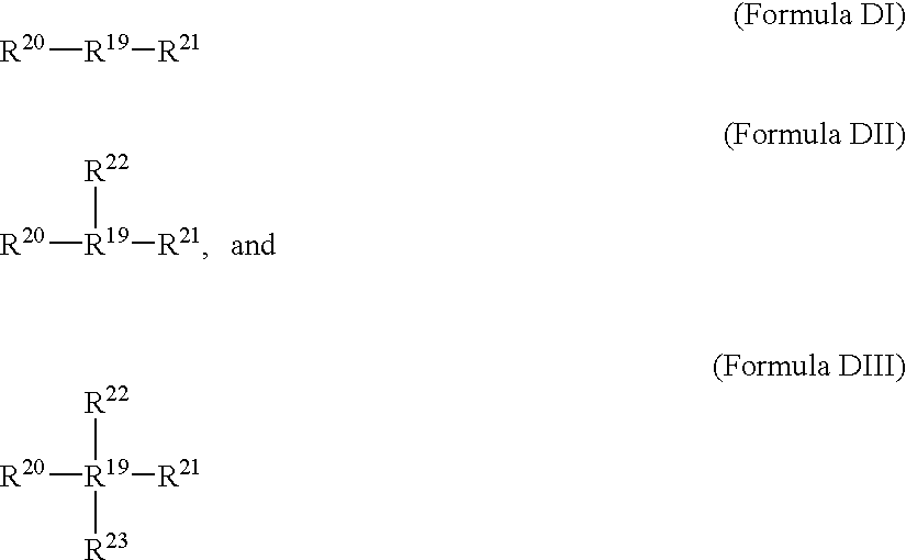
[R20][R19]([R21])[R22].[R20][R19][R21].[R20][R19]([R21])([R22])[R23]
